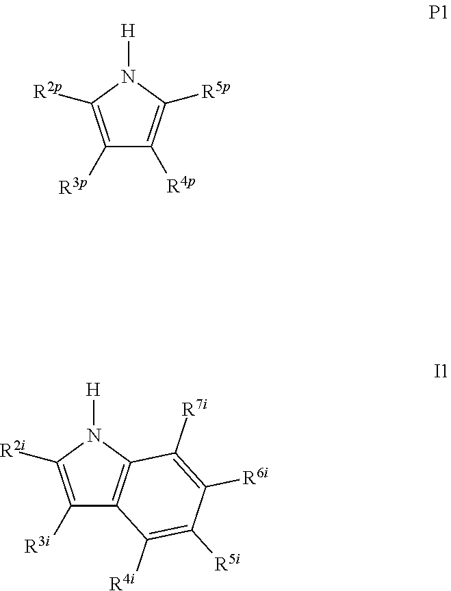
C1([R3p])=C([R2p])N([H])C([R5p])=C1[R4p].C1([R3i])=C([R2i])N([H])C2=C1C([R4i])=C([R5i])C([R6i])=C2[R7i]
